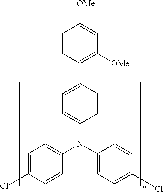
C1=CC(C2=C([OMe])C=C([OMe])C=C2)=CC=C1N(C1=CC=C(Cl)C=C1)C1=CC=C(Cl)C=C1
